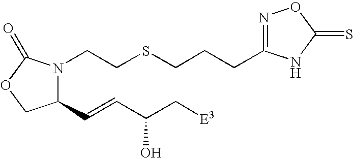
N1=C(CCCSCCN2C(C=CC(C[E3])O)COC2=O)NC(=S)O1
